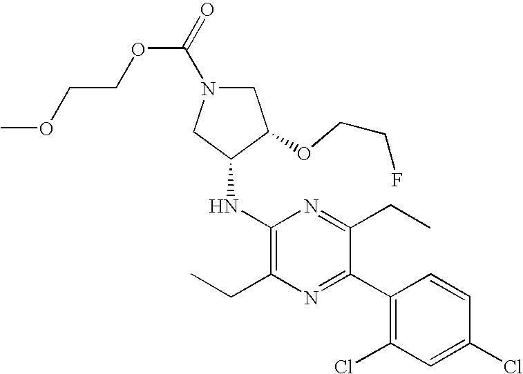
C(COC(N1CC(OCCF)C(NC2=C(CC)N=C(C3=C(Cl)C=C(Cl)C=C3)C(CC)=N2)C1)=O)OC
